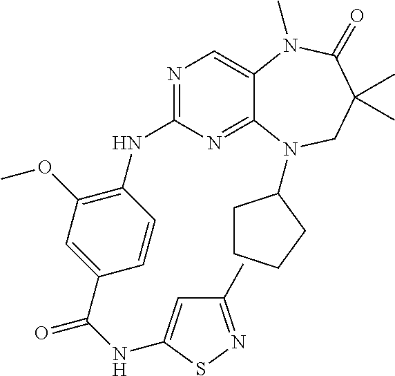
N1=C(NC2=C(OC)C=C(C(NC3=CC(C)=NS3)=O)C=C2)N=C2C(=C1)N(C)C(=O)C(C)(C)CN2C1CCCC1
